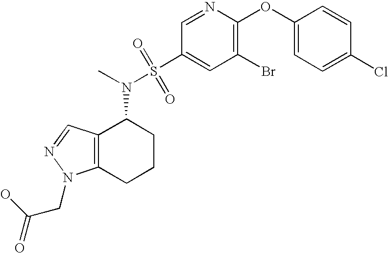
C1(OC2=CC=C(Cl)C=C2)=C(Br)C=C(S(N(C2C3=C(CCC2)N(CC(=O)O)N=C3)C)(=O)=O)C=N1
